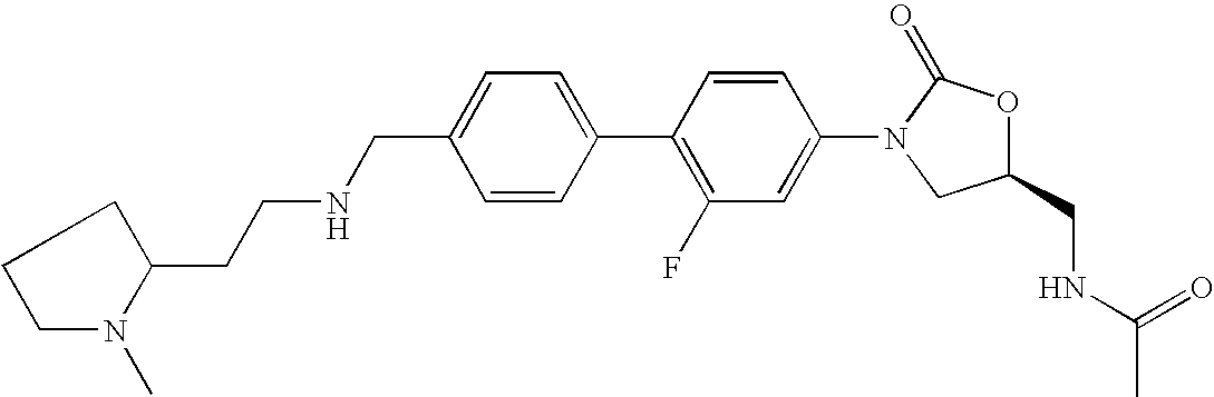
C1=C(CNCCC2CCCN2C)C=CC(C2=C(F)C=C(N3CC(CNC(C)=O)OC3=O)C=C2)=C1
